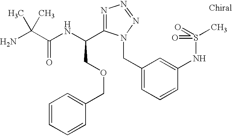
NC(C(NC(COCC1=CC=CC=C1)C1=NN=NN1CC1=CC=CC(NS(C)(=O)=O)=C1)=O)(C)C
